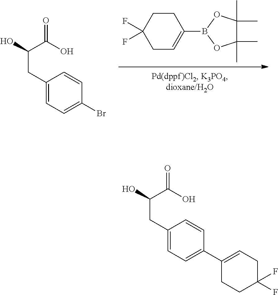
C1C=C(B2OC(C)(C)C(C)(C)O2)CCC1(F)F.C1(CC(C(=O)O)O)=CC=C(Br)C=C1.C1(CC(C(=O)O)O)=CC=C(C2=CCC(F)(F)CC2)C=C1
